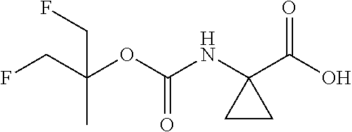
FCC(OC(NC1(C(O)=O)CC1)=O)(C)CF
